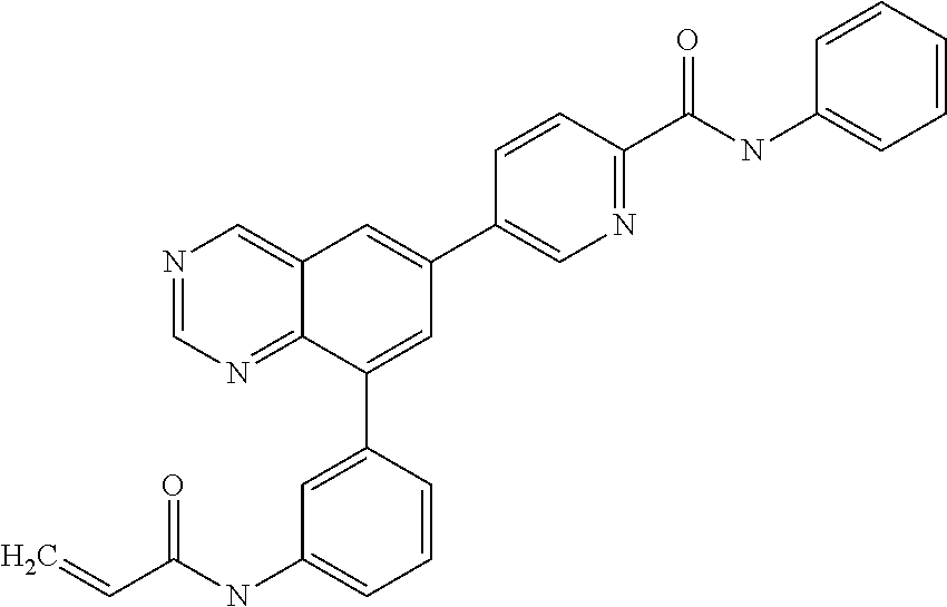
C(NC1=CC=CC(C2=CC(C3=CN=C(C(NC4=CC=CC=C4)=O)C=C3)=CC3=CN=CN=C23)=C1)(C=C)=O
